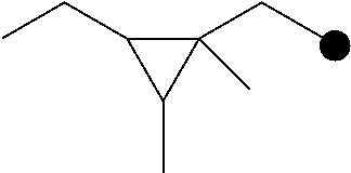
C1(CC)(C)C(CC)C1C
